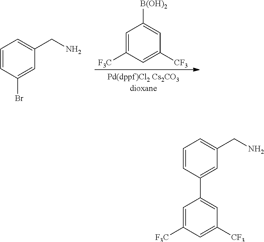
C1=C([F3C])C=C([CF3])C=C1[B(OH)2].C1=CC(Br)=CC(CN)=C1.C1=CC(C2=CC([CF3])=CC([F3C])=C2)=CC(CN)=C1
